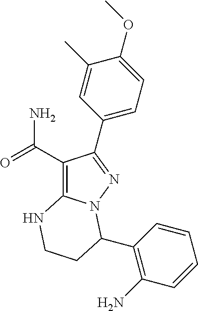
C1(C(=O)N)=C2N(N=C1C1=CC=C(OC)C(C)=C1)C(C1=C(N)C=CC=C1)CCN2
